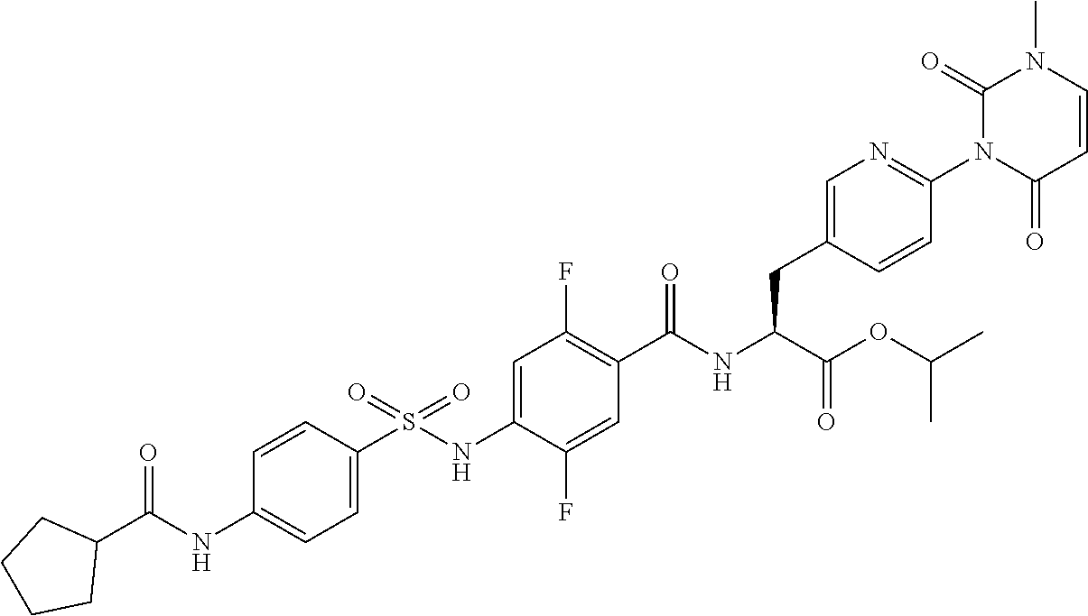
C1=C(S(NC2=CC(F)=C(C(NC(C(OC(C)C)=O)CC3=CN=C(N4C(=O)C=CN(C)C4=O)C=C3)=O)C=C2F)(=O)=O)C=CC(NC(C2CCCC2)=O)=C1
